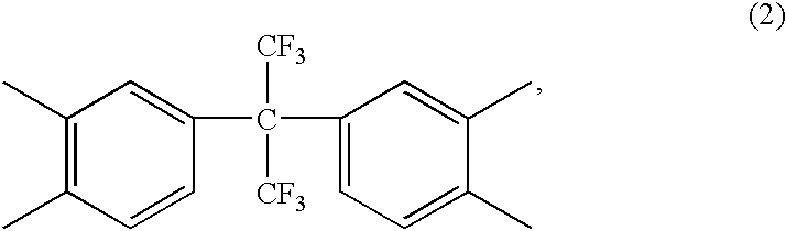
C1(C)=C(C)C=CC(C([CF3])([CF3])C2=CC=C(C)C(C)=C2)=C1
